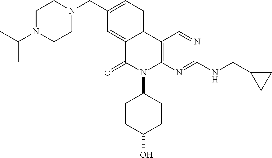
C1(CN2CCN(C(C)C)CC2)=CC=C2C(=C1)C(=O)N(C1CCC(O)CC1)C1=C2C=NC(NCC2CC2)=N1
